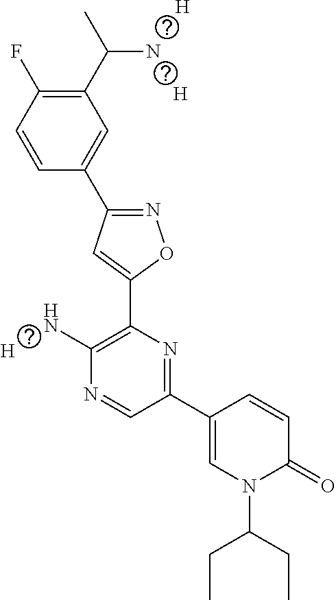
C1=CC(F)=C(C(C)N)C=C1C1=NOC(C2=C(N)N=CC(C3=CN(C(CC)CC)C(=O)C=C3)=N2)=C1.[H].[H].[H]
